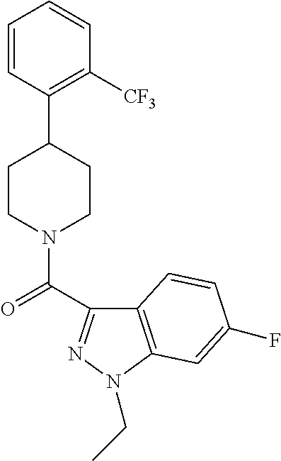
C1=CC(C2CCN(C(=O)C3=NN(CC)C4=C3C=CC(F)=C4)CC2)=C([CF3])C=C1
